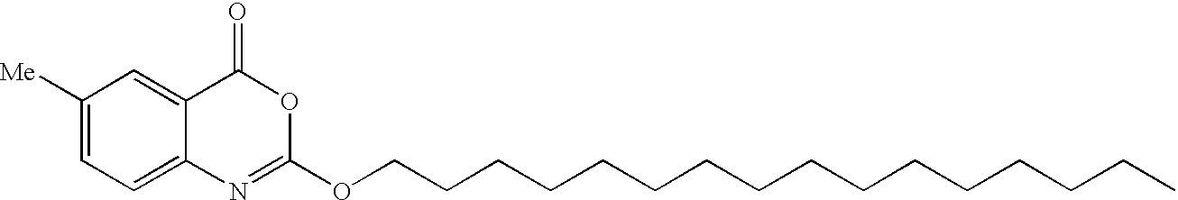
C1([Me])=CC=C2C(=C1)C(=O)OC(OCCCCCCCCCCCCCCCC)=N2
